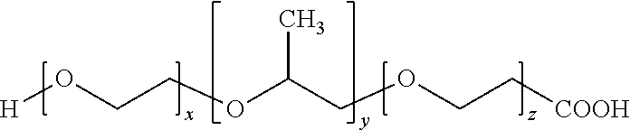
[H]OCCOC(COCC[COOH])C
